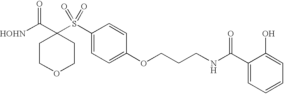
[HOHN]C(C1(S(C2=CC=C(OCCCNC(C3=CC=CC=C3O)=O)C=C2)(=O)=O)CCOCC1)=O
